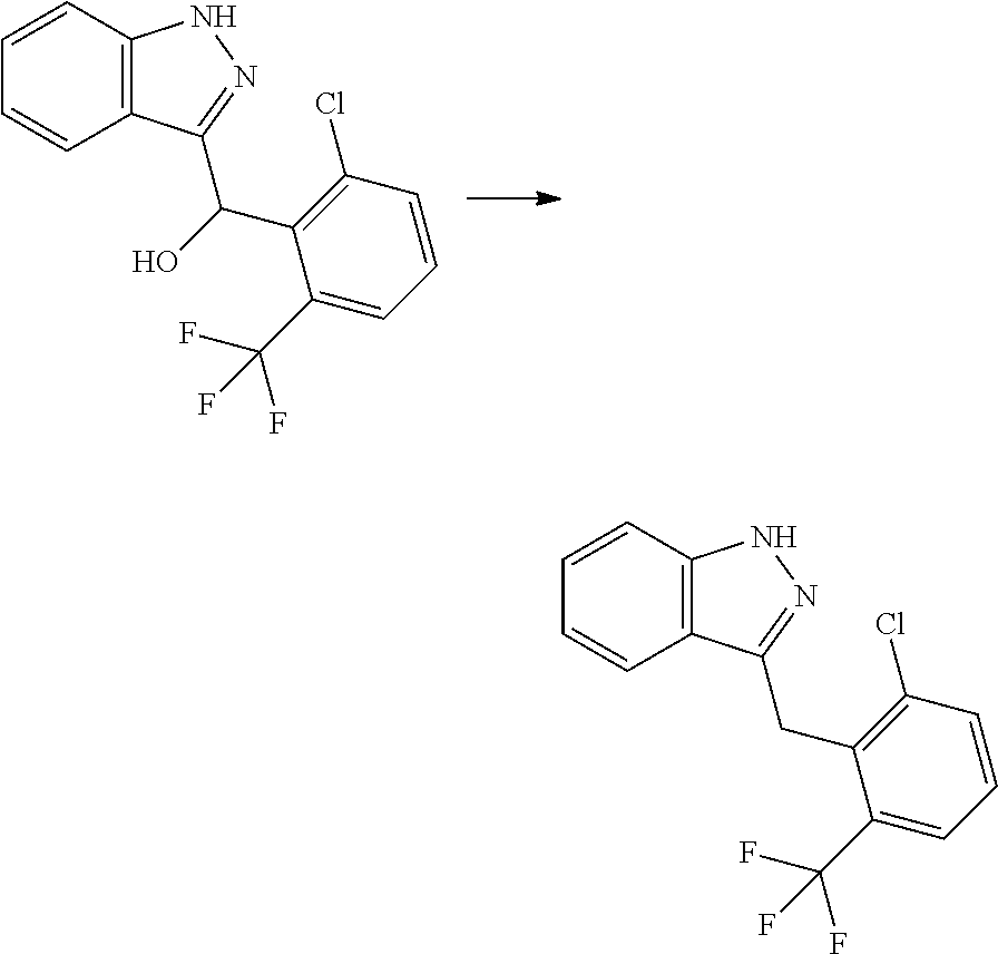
C1=CC2=C(C=C1)C(C(O)C1=C(Cl)C=CC=C1C(F)(F)F)=NN2.C1=CC2=C(C=C1)C(CC1=C(Cl)C=CC=C1C(F)(F)F)=NN2
